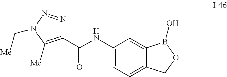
C1(C(NC2=CC=C3C(=C2)B(O)OC3)=O)=C([Me])N(C[Me])N=N1
